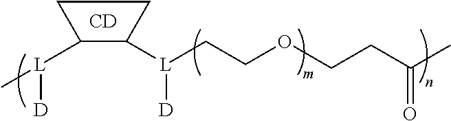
C1([L](C)[D])C([L]([D])CCOCCC(C)=O)CC1.[CD]
